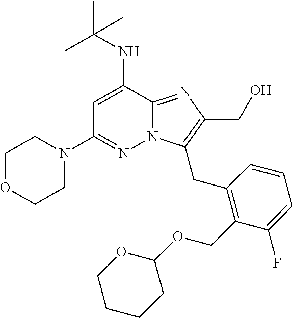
N1(C2=NN3C(=NC(CO)=C3CC3=C(COC4OCCCC4)C(F)=CC=C3)C(NC(C)(C)C)=C2)CCOCC1
